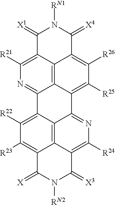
N1([RN2])C(=[X])C2=C([R23])C([R22])=C3C4=NC([R21])=C5C6=C4C(=C([R25])C([R26])=C6C(=[X4])N([RN1])C5=[X1])C4=NC([R24])=C(C2=C34)C1=[X3]
